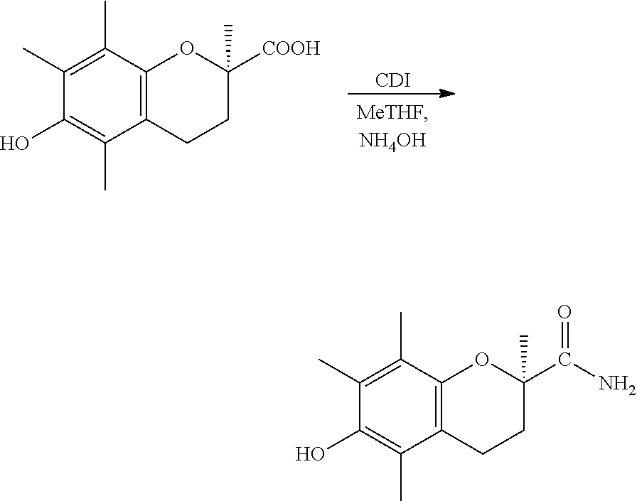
C1(C)=C(C)C2=C(C(C)=C1O)CCC(C(N)=O)(C)O2.C1(C)=C(C)C2=C(C(C)=C1O)CCC([COOH])(C)O2.[CDI]
